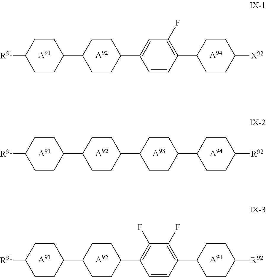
[A91].[A92].[A94].C1CC(C2CCC(C3=CC(F)=C(C4CCC([X92])CC4)C=C3)CC2)CCC1[R91].[A91].[A92].[A94].C1CC(C2CCC(C3CCC(C4CCC([R92])CC4)CC3)CC2)CCC1[R91].[A93].[A91].[A92].[A94].C1CC(C2CCC(C3=C(F)C(F)=C(C4CCC([R92])CC4)C=C3)CC2)CCC1[R91]
